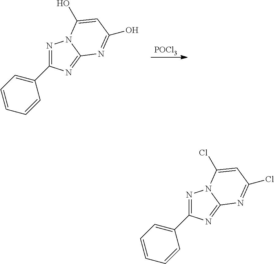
[POCl3].N1=C(C2=CC=CC=C2)N=C2N1C(O)=CC(O)=N2.N1=C(C2=CC=CC=C2)N=C2N1C(Cl)=CC(Cl)=N2
